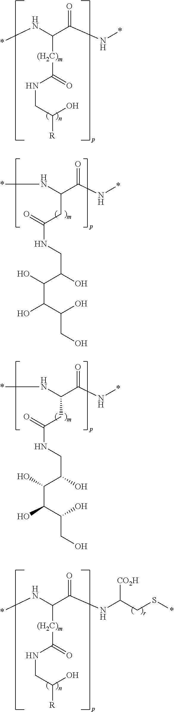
*NC(C(N*)=O)[(H2C)m]C(NCC(O)[R])=O.*NC(C(N*)=O)CC(=O)NCC(C(C(C(O)CO)O)O)O.*NC(C(N*)=O)CC(=O)NCC(C(C(C(O)CO)O)O)O.*NC(C(NC(CS*)[CO2H])=O)[(H2C)m]C(NCC(O)[R])=O
